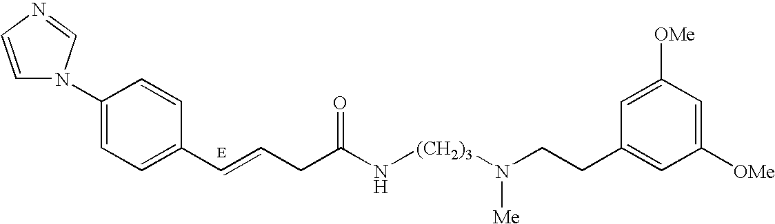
N1=CN(C2=CC=C(C=CCC(N[(CH2)3]N([Me])CCC3=CC([OMe])=CC([OMe])=C3)=O)C=C2)C=C1
